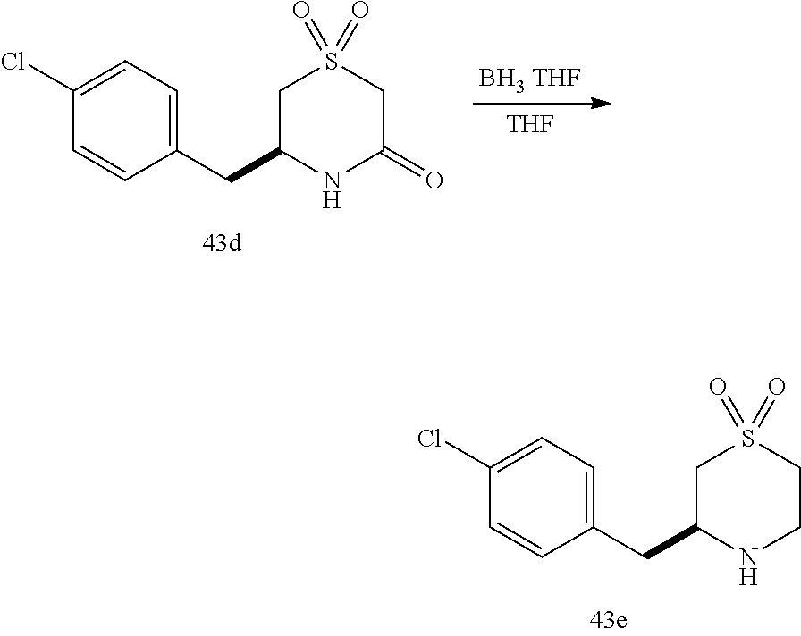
C1(CC2NCCS(=O)(=O)C2)=CC=C(Cl)C=C1.C1(CC2NC(=O)CS(=O)(=O)C2)=CC=C(Cl)C=C1.[BH3 THF].[THF]
